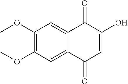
C1(OC)=C(OC)C=C2C(=C1)C(=O)C(O)=CC2=O
